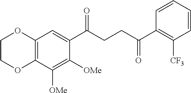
C12=C(C([OMe])=C([OMe])C(C(CCC(C3=C([CF3])C=CC=C3)=O)=O)=C1)OCCO2
